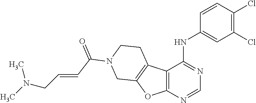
C12=C(N=CN=C1NC1=CC(Cl)=C(Cl)C=C1)OC1=C2CCN(C(C=CCN(C)C)=O)C1
